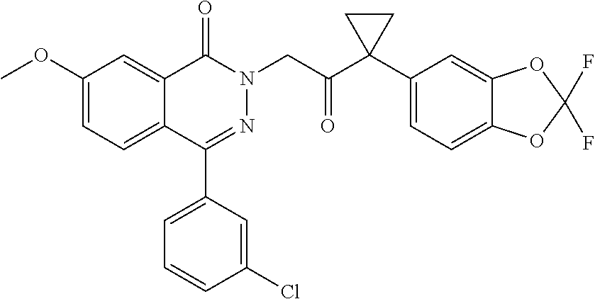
C1(OC)=CC=C2C(=C1)C(=O)N(CC(C1(C3=CC=C4C(=C3)OC(F)(F)O4)CC1)=O)N=C2C1=CC=CC(Cl)=C1
